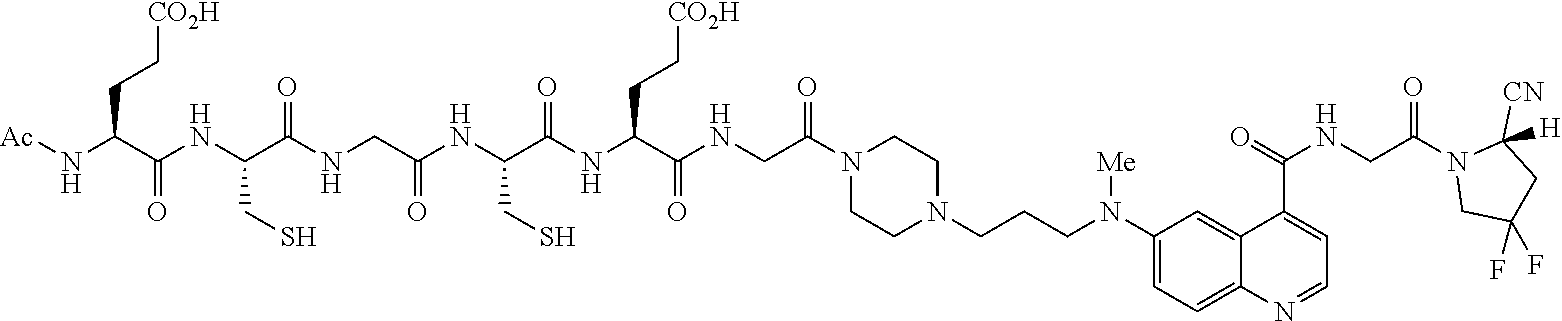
C(N(C1=CC=C2C(=C1)C(C(=O)NCC(N1CC(F)(F)CC1([CN])[H])=O)=CC=N2)[Me])CCN1CCN(C(CNC(C(NC(C(NC(CNC(C(NC(=O)C(CC[CO2H])N[Ac])CS)=O)=O)CS)=O)CC[CO2H])=O)=O)CC1
